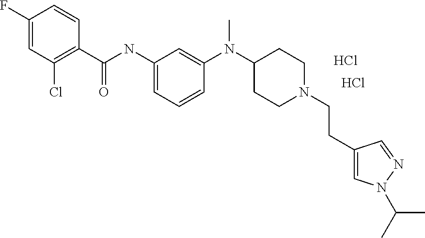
Cl.Cl.C1(F)=CC(Cl)=C(C(NC2=CC=CC(N(C3CCN(CCC4=CN(C(C)C)N=C4)CC3)C)=C2)=O)C=C1
